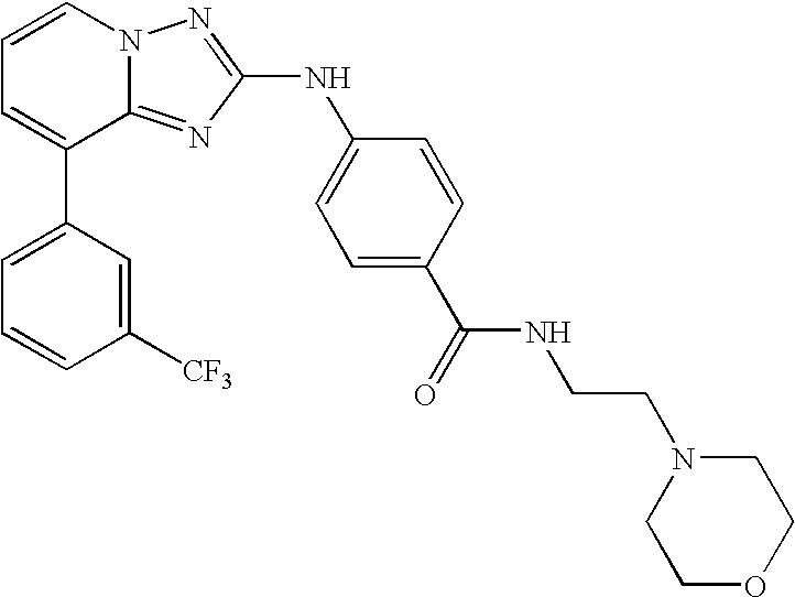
C1=C(C2=CC=CN3C2=NC(NC2=CC=C(C(=O)NCCN4CCOCC4)C=C2)=N3)C=C([CF3])C=C1
